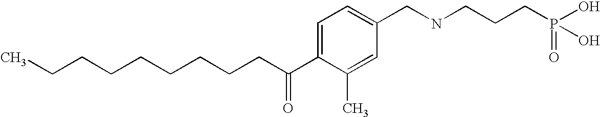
C(CCCCCC(C1=CC=C(CNCCCP(=O)(O)O)C=C1C)=O)CCC
